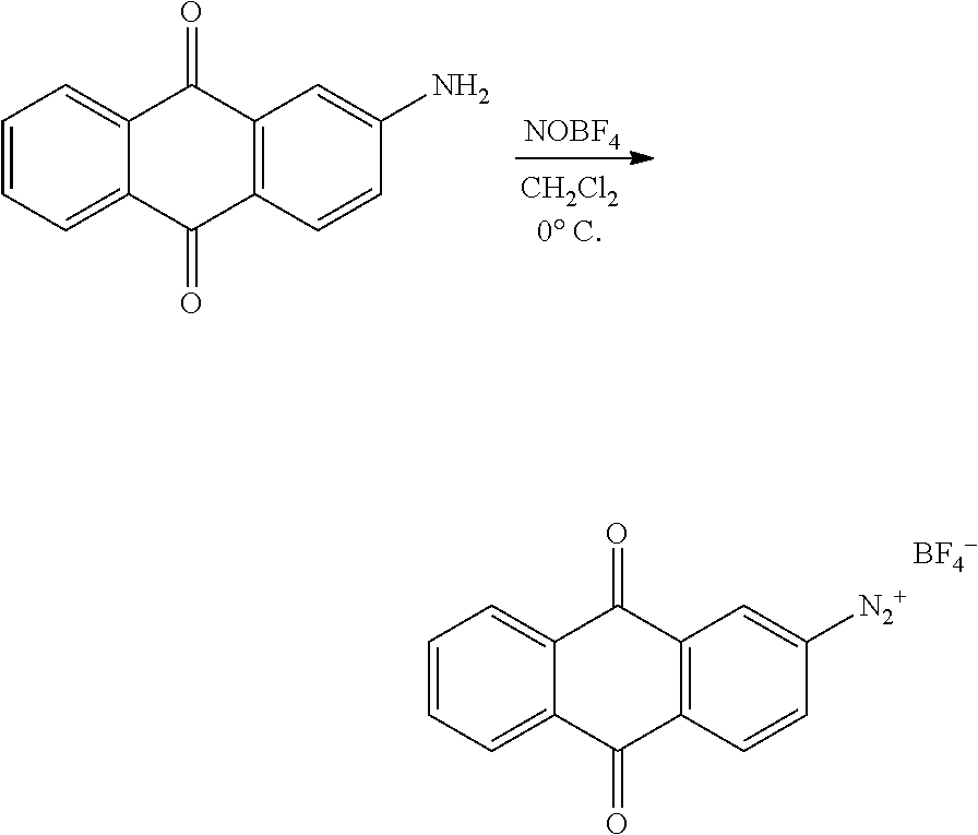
C1=CC=C2C(=C1)C(=O)C1=C(C2=O)C=CC([N2+])=C1.[BF4-].[NOBF4].C1=CC=C2C(=C1)C(=O)C1=C(C2=O)C=CC(N)=C1
